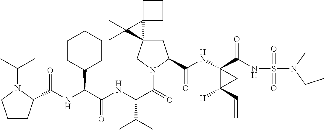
C1C2(CN(C(=O)C(NC(C(NC(=O)C3CCCN3C(C)C)C3CCCCC3)=O)C(C)(C)C)C1C(NC1(C(NS(N(CC)C)(=O)=O)=O)C([H])(C=C)C1)=O)C1(C2(C)C)CCC1
